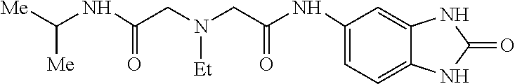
[Me]C(NC(CN(CC(NC1=CC=C2C(=C1)NC(=O)N2)=O)[Et])=O)[Me]
